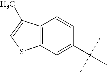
C1=CC2=C(C=C1C(C)(C)C)SC=C2C
